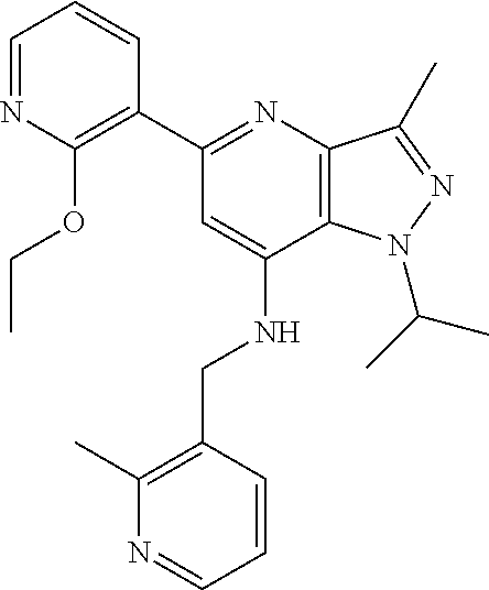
C1=NC(OCC)=C(C2=NC3=C(C(NCC4=C(C)N=CC=C4)=C2)N(C(C)C)N=C3C)C=C1
